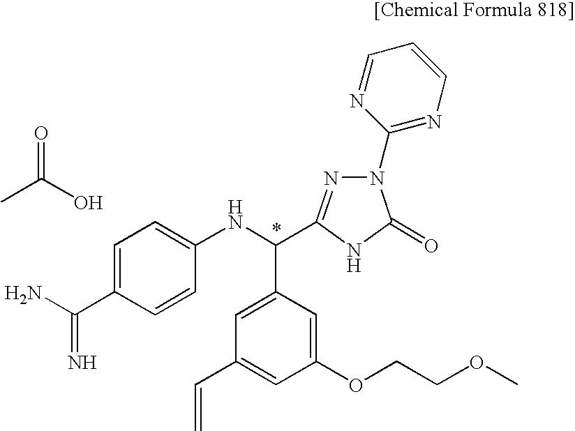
C1=C(C(=N)N)C=CC(NC(C2=CC(C=C)=CC(OCCOC)=C2)C2=NN(C3=NC=CC=N3)C(=O)N2)=C1.CC(O)=O
